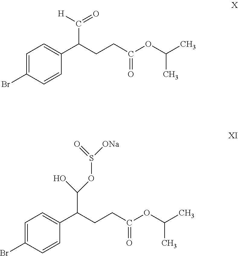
C1=C(Br)C=CC(C(CCC(OC(C)C)=O)C([H])=O)=C1.C1=C(Br)C=CC(C(CCC(OC(C)C)=O)C(O)OS(=O)[ONa])=C1
